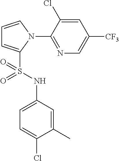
C1=CN(C2=NC=C([CF3])C=C2Cl)C(S(NC2=CC=C(Cl)C(C)=C2)(=O)=O)=C1
